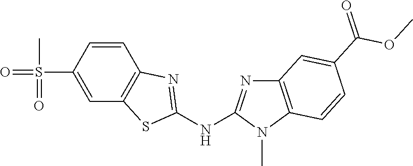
S(C1=CC2=C(C=C1)N=C(NC1=NC3=C(N1C)C=CC(C(OC)=O)=C3)S2)(=O)(C)=O
